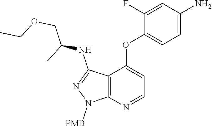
C12=C(N=CC=C1OC1=CC=C(N)C=C1F)N([PMB])N=C2NC(COCC)C
